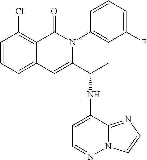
C12=CC=CC(Cl)=C1C(=O)N(C1=CC(F)=CC=C1)C(C(NC1=CC=NN3C1=NC=C3)C)=C2
